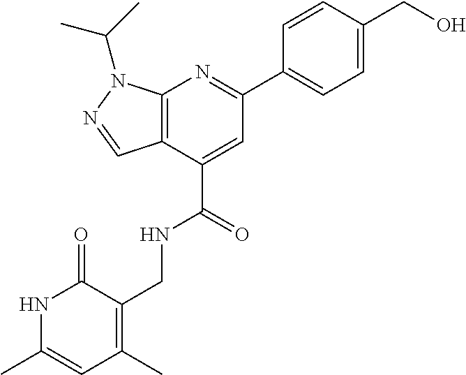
C12=C(C(C(=O)NCC3=C(C)C=C(C)NC3=O)=CC(C3=CC=C(CO)C=C3)=N1)C=NN2C(C)C
